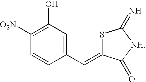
C1(C=C2SC(=N)[NH]C2=O)=CC(O)=C([O2N])C=C1
